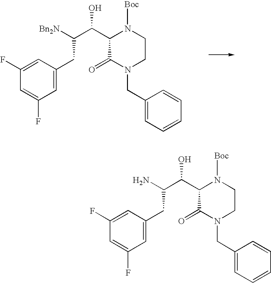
C1(C(C([Bn2N])CC2=CC(F)=CC(F)=C2)O)C(=O)N(CC2=CC=CC=C2)CCN1[Boc].C1(C(C(N)CC2=CC(F)=CC(F)=C2)O)C(=O)N(CC2=CC=CC=C2)CCN1[Boc]
